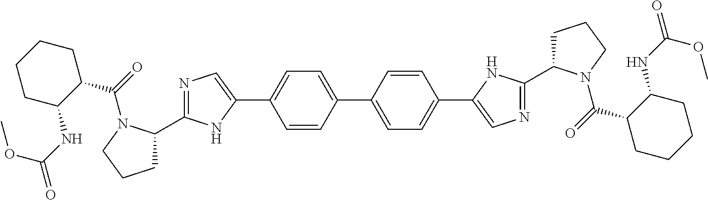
N1=C(C2CCCN2C(=O)C2CCCCC2NC(=O)OC)NC(C2=CC=C(C3=CC=C(C4=CN=C(C5CCCN5C(=O)C5CCCCC5NC(=O)OC)N4)C=C3)C=C2)=C1
